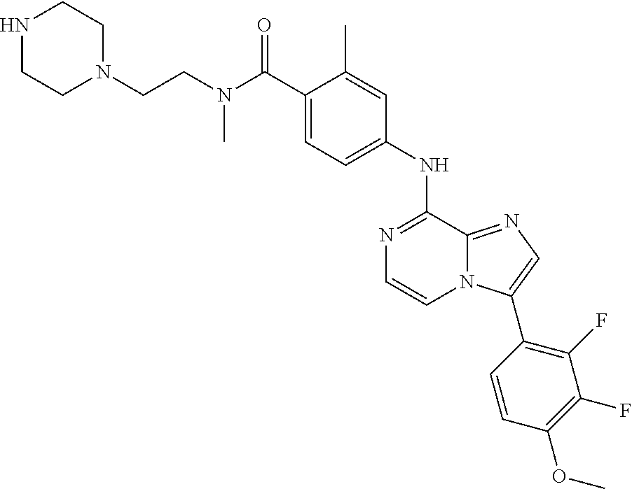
N1=C(NC2=CC=C(C(N(CCN3CCNCC3)C)=O)C(C)=C2)C2=NC=C(C3=C(F)C(F)=C(OC)C=C3)N2C=C1
